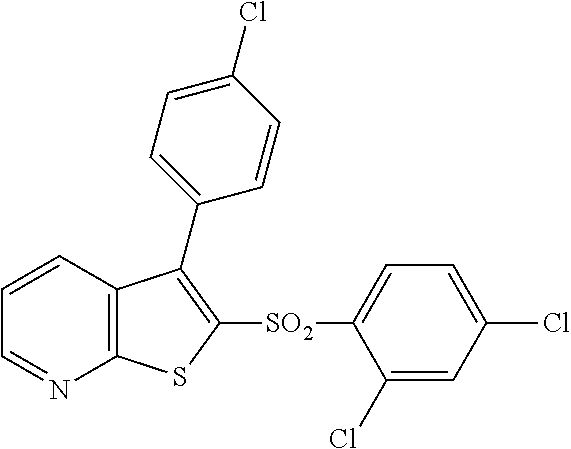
C1=CC2=C(N=C1)SC([SO2]C1=CC=C(Cl)C=C1Cl)=C2C1=CC=C(Cl)C=C1
